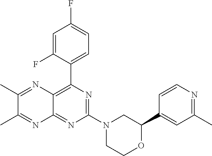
N1=C(N2CC(C3=CC(C)=NC=C3)OCC2)N=C2C(=C1C1=CC=C(F)C=C1F)N=C(C)C(C)=N2
